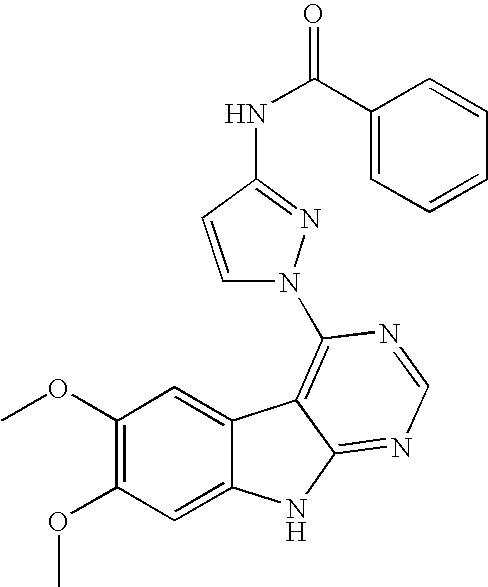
C1(OC)=C(OC)C=C2C(=C1)C1=C(N3C=CC(NC(=O)C4=CC=CC=C4)=N3)N=CN=C1N2
